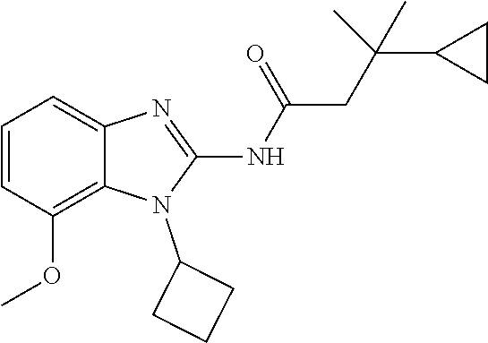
C1=CC(OC)=C2C(=C1)N=C(NC(=O)CC(C)(C1CC1)C)N2C1CCC1
